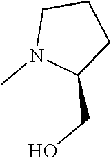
C1CN(C)C(CO)C1
